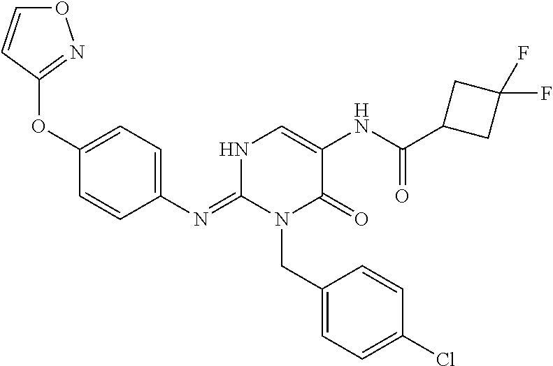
O(C1=CC=C(N=C2N(CC3=CC=C(Cl)C=C3)C(=O)C(NC(C3CC(F)(F)C3)=O)=CN2)C=C1)C1=NOC=C1
